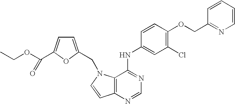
C1=CC=CC(COC2=C(Cl)C=C(NC3=NC=NC4=C3N(CC3=CC=C(C(OCC)=O)O3)C=C4)C=C2)=N1
